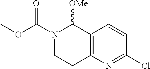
N1(C(=O)OC)CCC2=C(C1[OMe])C=CC(Cl)=N2
